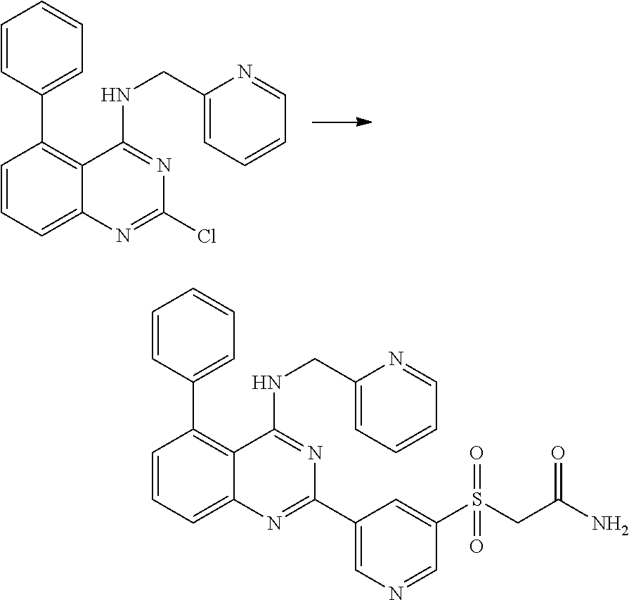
C1=CC=C2C(=C1C1=CC=CC=C1)C(NCC1=CC=CC=N1)=NC(C1=CN=CC(S(CC(N)=O)(=O)=O)=C1)=N2.C1=CC=C2C(=C1C1=CC=CC=C1)C(NCC1=CC=CC=N1)=NC(Cl)=N2
